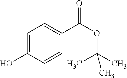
C1=C(O)C=CC(C(OC(C)(C)C)=O)=C1
